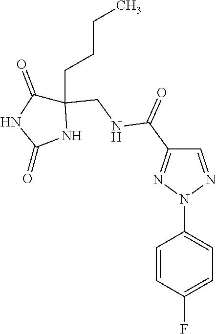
C1=CC(F)=CC=C1N1N=CC(C(=O)NCC2(CCCC)C(=O)NC(=O)N2)=N1
